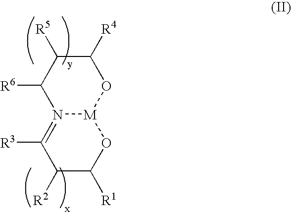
N12=C([R3])C([R2])C([R1])O[M]1OC([R4])C([R5])C2[R6]
